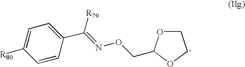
C1=C([R80])C=CC(C(=NOCC2OCCO2)[R79])=C1
